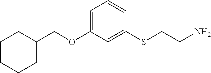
C1=C(OCC2CCCCC2)C=C(SCCN)C=C1
